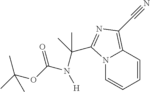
N12C=CC=CC1=C(C#N)N=C2C(C)(N(C(=O)OC(C)(C)C)[H])C
